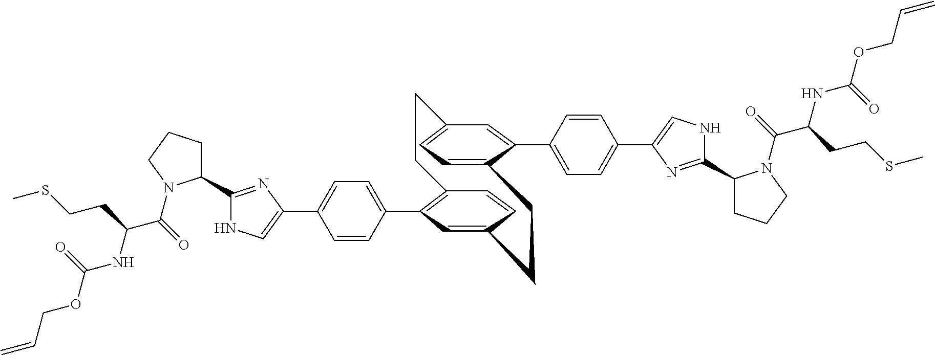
C12=C(C3=CC=C(C4=CNC(C5CCCN5C(C(NC(=O)OCC=C)CCSC)=O)=N4)C=C3)C=C(C=C1)CCC1=CC=C(C=C1C1=CC=C(C3=CNC(C4CCCN4C(C(NC(=O)OCC=C)CCSC)=O)=N3)C=C1)CC2
